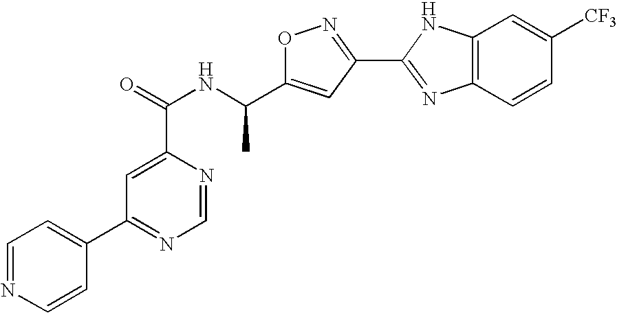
O1C(C(NC(=O)C2=CC(C3=CC=NC=C3)=NC=N2)C)=CC(C2=NC3=C(N2)C=C([CF3])C=C3)=N1
